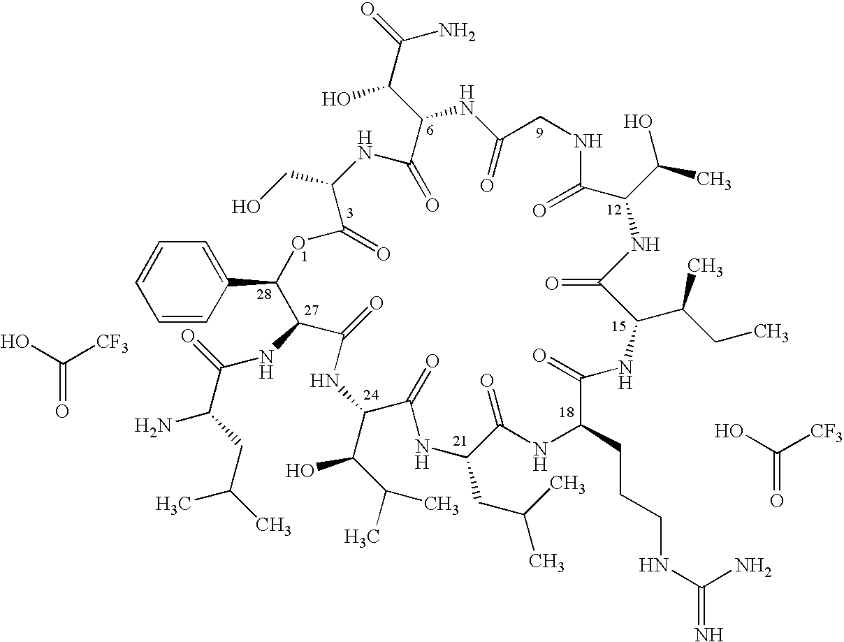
C1=C(C2OC(=O)C(CO)NC(=O)C(C(C(=O)N)O)NC(=O)CNC(=O)C(C(O)C)NC(=O)C(C(C)CC)NC(=O)C(CCCNC(=N)N)NC(=O)C(CC(C)C)NC(=O)C(C(C(C)C)O)NC(=O)C2NC(C(CC(C)C)N)=O)C=CC=C1.OC([CF3])=O.OC([CF3])=O
